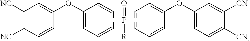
C1([NC])=C([NC])C=CC(OC2=CC=CC=C2)=C1.CP([R])(=O)C.C1([CN])=CC(OC2=CC=CC=C2)=CC=C1[CN]
